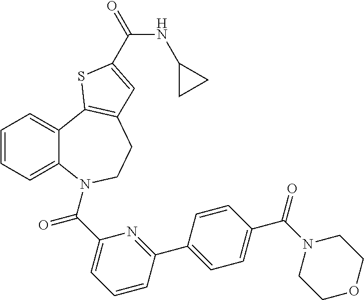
C1=CC=C2C(=C1)C1=C(CCN2C(C2=CC=CC(C3=CC=C(C(N4CCOCC4)=O)C=C3)=N2)=O)C=C(C(=O)NC2CC2)S1
